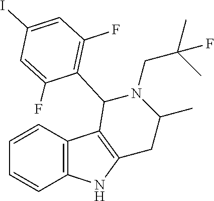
C12=C(NC3=C1C(C1=C(F)C=C(I)C=C1F)N(CC(C)(C)F)C(C)C3)C=CC=C2
